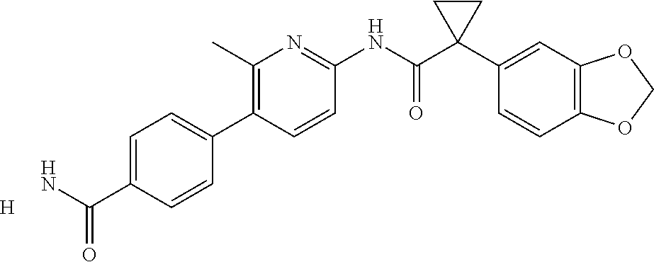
C1=C(C(N)=O)C=CC(C2=C(C)N=C(NC(C3(C4=CC5=C(C=C4)OCO5)CC3)=O)C=C2)=C1.[H]
